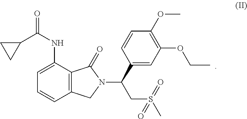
C1=C(NC(=O)C2CC2)C2=C(C=C1)CN(C(C1=CC(OCC)=C(OC)C=C1)CS(C)(=O)=O)C2=O
